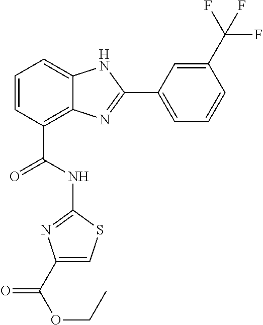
C1=CC(C(=O)NC2=NC(C(OCC)=O)=CS2)=C2C(=C1)NC(C1=CC=CC(C(F)(F)F)=C1)=N2
